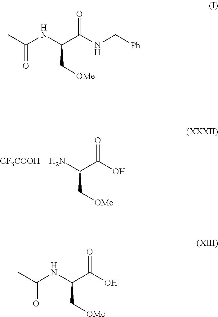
NC(C(O)=O)C[OMe].[CF3COOH].CC(NC(C(NC[Ph])=O)C[OMe])=O.CC(NC(C(O)=O)C[OMe])=O
